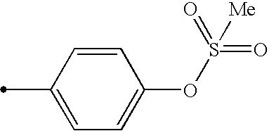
C1=CC(OS(=O)(=O)[Me])=CC=C1C
